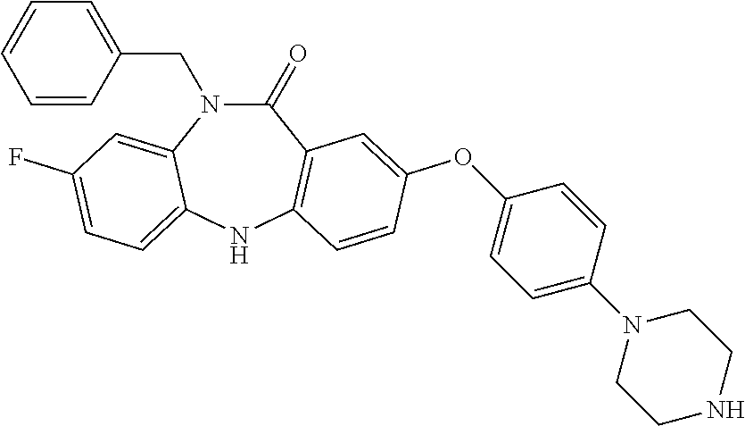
C1(CN2C(=O)C3=C(NC4=CC=C(F)C=C24)C=CC(OC2=CC=C(N4CCNCC4)C=C2)=C3)=CC=CC=C1
